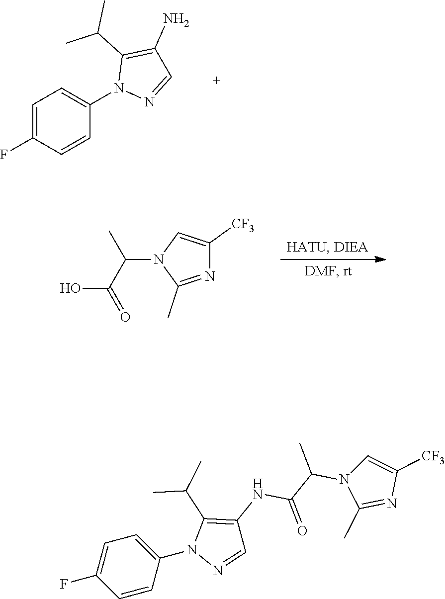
C1=C(F)C=CC(N2N=CC(N)=C2C(C)C)=C1.N1=C(C)N(C(C(O)=O)C)C=C1[CF3].C1=CC(N2N=CC(NC(C(N3C(C)=NC([CF3])=C3)C)=O)=C2C(C)C)=CC=C1F
